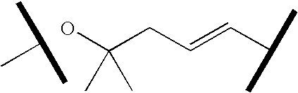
C(C=CC(C)C)C(C)(C)O.C(C)(C)C
